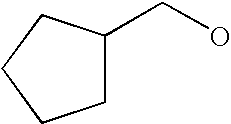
C1C(CO)CCC1
